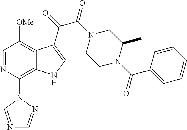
C1=NC(N2C=NC=N2)=C2C(=C1[OMe])C(C(=O)C(N1CCN(C(C3=CC=CC=C3)=O)C(C)C1)=O)=CN2
